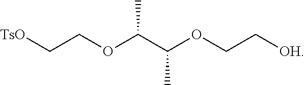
[TsO]CCOC(C(OCC[OH])C)C
